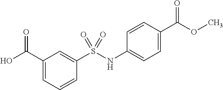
C1(C(O)=O)=CC=CC(S(NC2=CC=C(C(OC)=O)C=C2)(=O)=O)=C1
